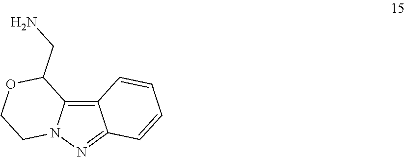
C12=C3C(=NN1CCOC2CN)C=CC=C3
